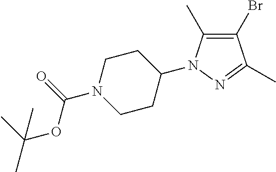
C1(C)=NN(C2CCN(C(=O)OC(C)(C)C)CC2)C(C)=C1Br
